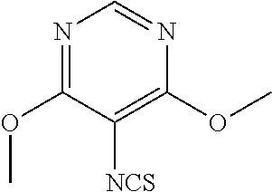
N1=C(OC)C([NCS])=C(OC)N=C1
